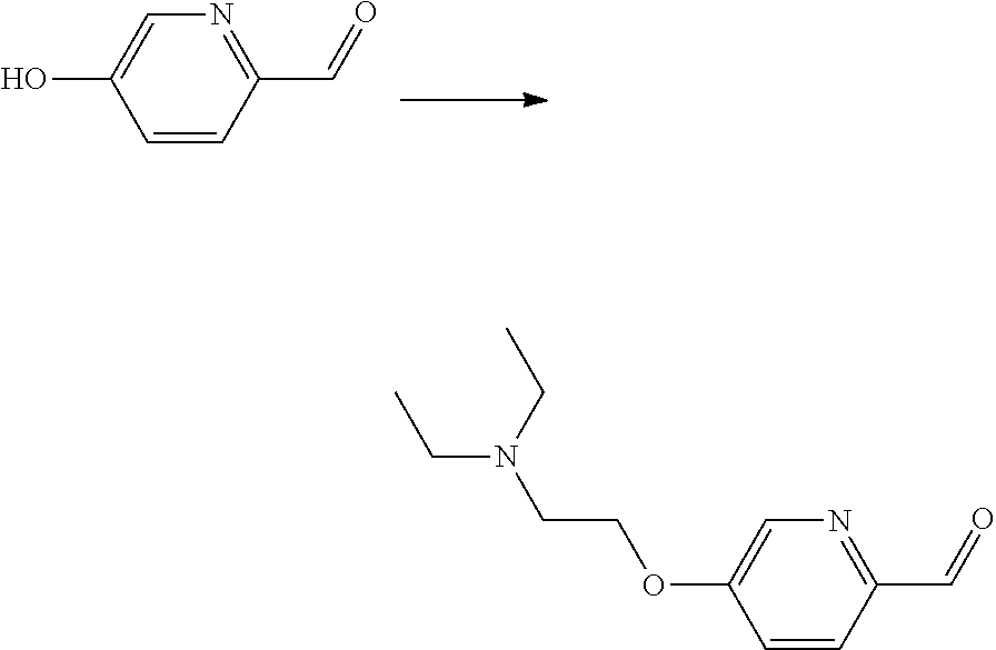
N1=C(C=O)C=CC(O)=C1.N1=C(C=O)C=CC(OCCN(CC)CC)=C1
